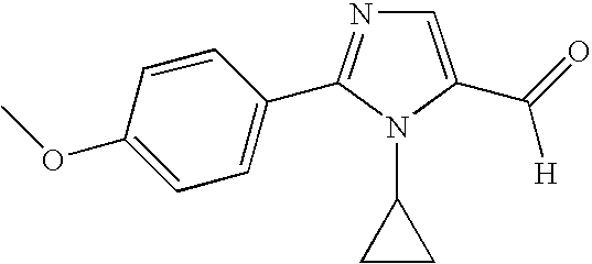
C1=CC(C2=NC=C(C(=O)[H])N2C2CC2)=CC=C1OC
